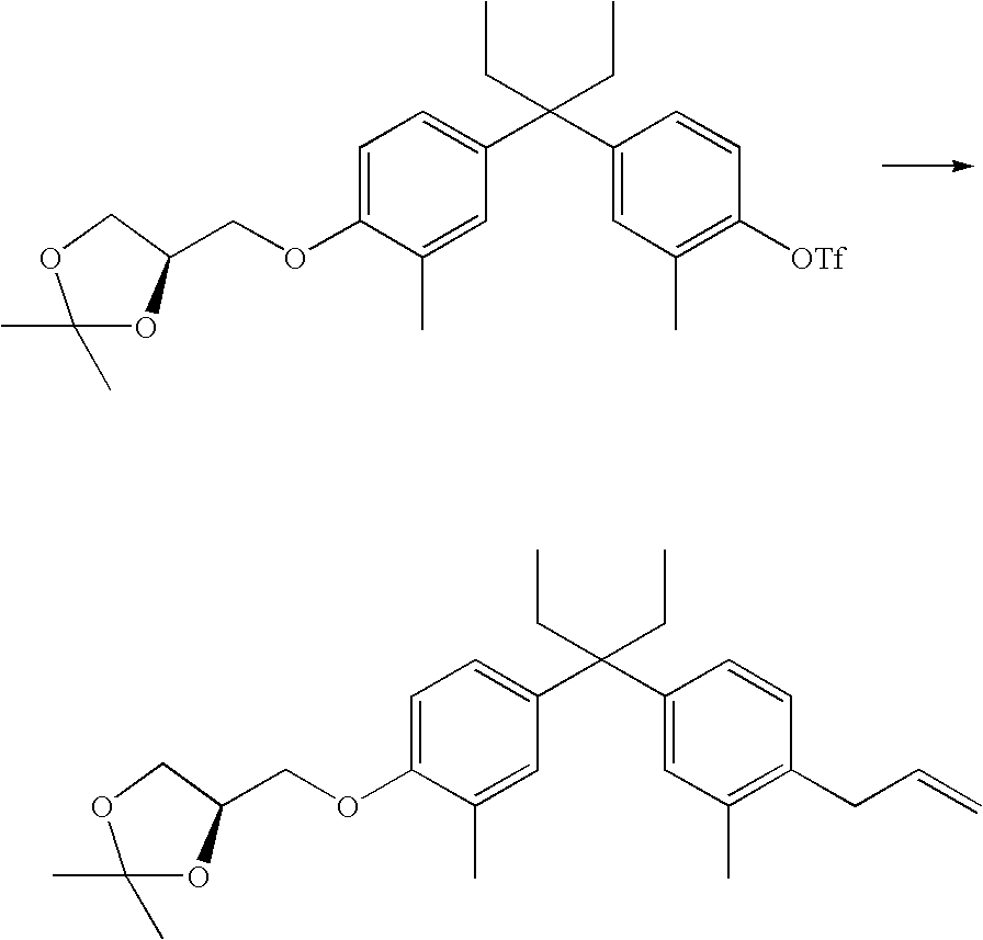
C1=C(OCC2OC(C)(C)OC2)C(C)=CC(C(C2=CC(C)=C([OTf])C=C2)(CC)CC)=C1.C1=C(OCC2OC(C)(C)OC2)C(C)=CC(C(C2=CC(C)=C(CC=C)C=C2)(CC)CC)=C1
